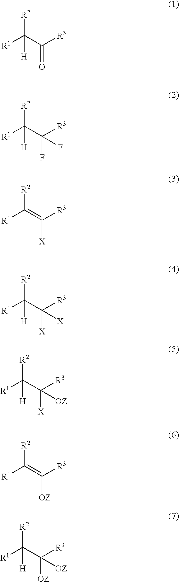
[R1]C(=C([R3])[X])[R2].[R1]C(C([R3])(F)F)([R2])[H].[R1]C(C([R3])([X])[X])([R2])[H].[R1]C(=C([R3])[OZ])[R2].[R1]C(C([R3])([X])[OZ])([R2])[H].[R1]C(C([R3])=O)([R2])[H].[R1]C(C([R3])([OZ])[OZ])([R2])[H]
